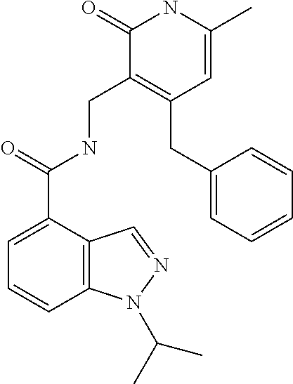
C12=C(C(C(=O)NCC3=C(CC4=CC=CC=C4)C=C(C)NC3=O)=CC=C1)C=NN2C(C)C
